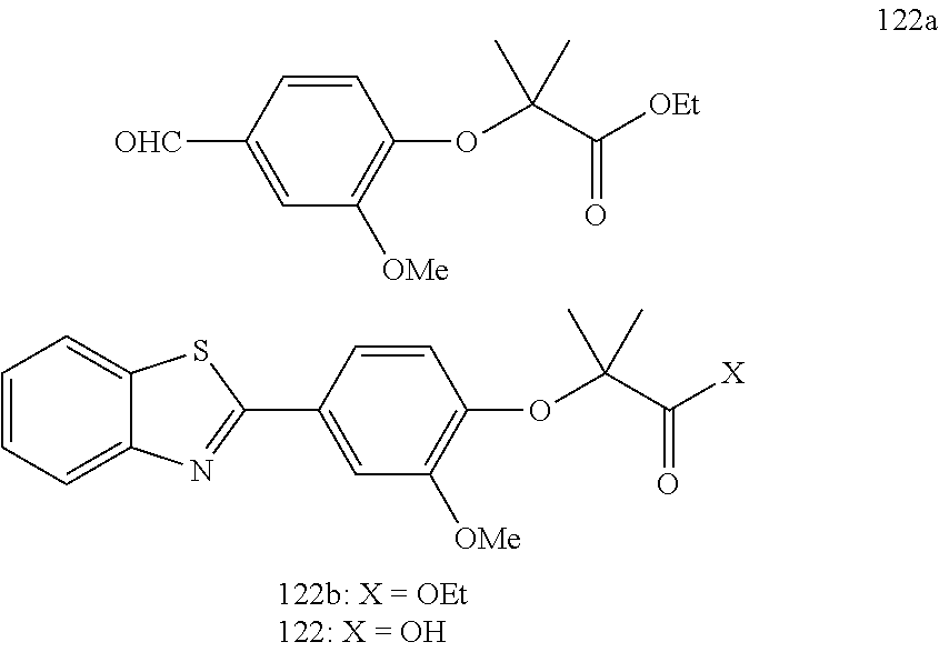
C1(OC(C([X])=O)(C)C)=C([OMe])C=C(C2=NC3=CC=CC=C3S2)C=C1.C1(OC(C([OEt])=O)(C)C)=C([OMe])C=C([OHC])C=C1
